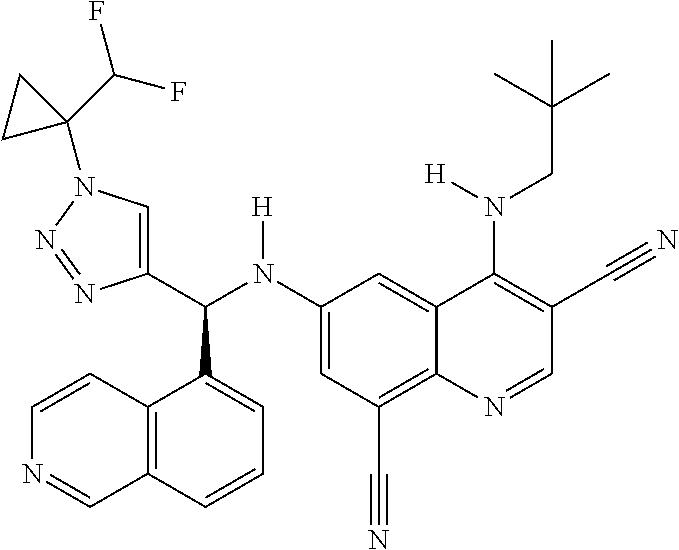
C1(N(C(C2=CN(C3(C(F)F)CC3)N=N2)C2=CC=CC3=C2C=CN=C3)[H])=CC(C#N)=C2C(=C1)C(N(CC(C)(C)C)[H])=C(C#N)C=N2
